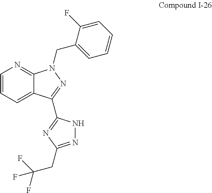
C12=CC=CN=C1N(CC1=CC=CC=C1F)N=C2C1=NC(CC(F)(F)F)=NN1
